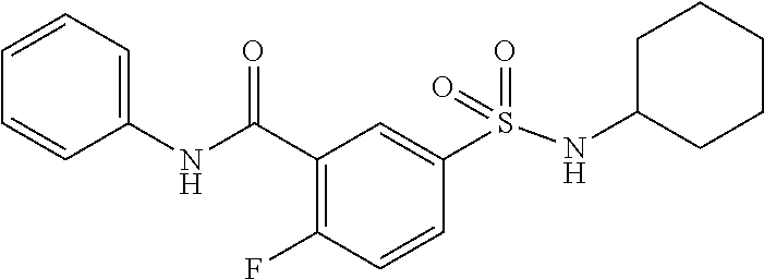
C1(NC(C2=C(F)C=CC(S(NC3CCCCC3)(=O)=O)=C2)=O)=CC=CC=C1
